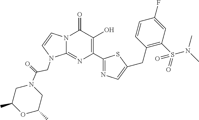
N12C(=NC(C3=NC=C(CC4=C(S(N(C)C)(=O)=O)C=C(F)C=C4)S3)=C(O)C1=O)N(CC(N1CC(C)OC(C)C1)=O)C=C2
